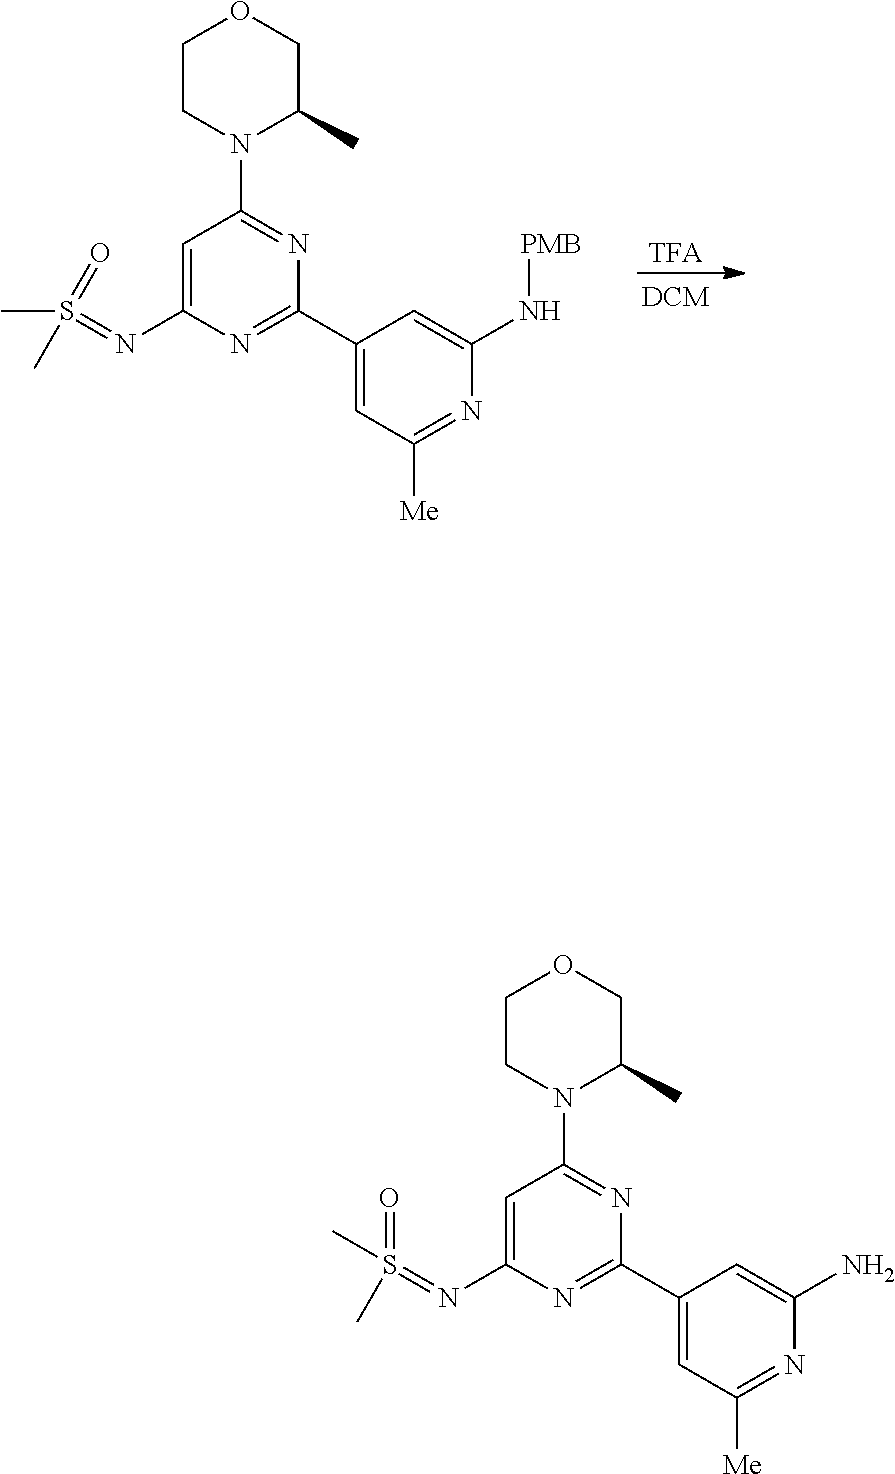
S(C)(=O)(=NC1=CC(N2CCOCC2C)=NC(C2=CC([Me])=NC(N[PMB])=C2)=N1)C.S(C)(=O)(=NC1=CC(N2CCOCC2C)=NC(C2=CC([Me])=NC(N)=C2)=N1)C
